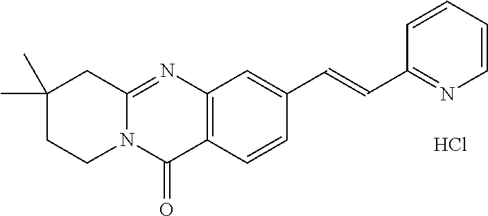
C12=C(C=CC(C=CC3=NC=CC=C3)=C1)C(=O)N1C(=N2)CC(C)(C)CC1.Cl
